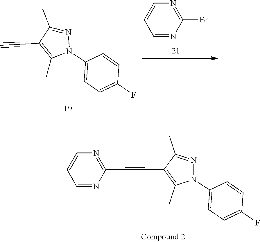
N1(C2=CC=C(F)C=C2)N=C(C)C(C#CC2=NC=CC=N2)=C1C.CC1=C(C#C)C(C)=NN1C1=CC=C(F)C=C1.N1=C(Br)N=CC=C1
